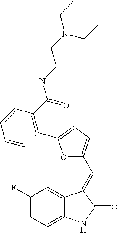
C1(F)=CC=C2C(=C1)C(=CC1=CC=C(C3=C(C(=O)NCCN(CC)CC)C=CC=C3)O1)C(=O)N2
